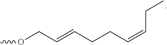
COCC=CCCC=CCC
